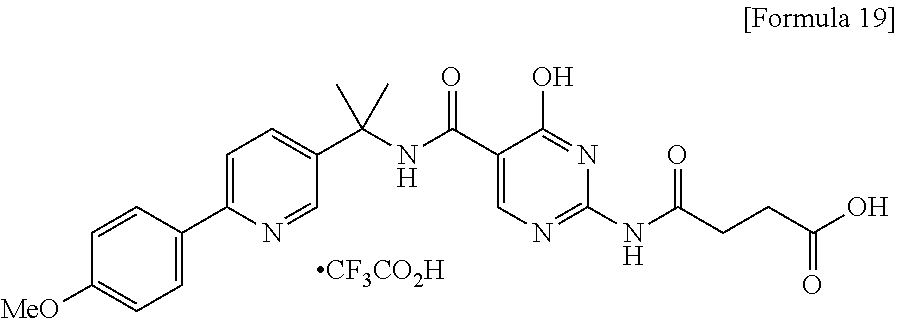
C1=C(C2=CC=C([MeO])C=C2)N=CC(C(NC(C2=CN=C(NC(CCC(O)=O)=O)N=C2O)=O)(C)C)=C1.[CF3CO2H]
